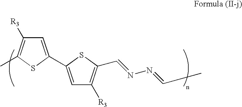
C1=C(C2=CC([R3])=C(C)S2)SC(C=NN=CC)=C1[R3]
